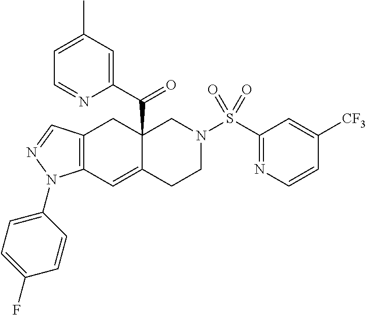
C12(C(C3=CC(C)=CC=N3)=O)C(=CC3=C(C1)C=NN3C1=CC=C(F)C=C1)CCN(S(C1=NC=CC([CF3])=C1)(=O)=O)C2
